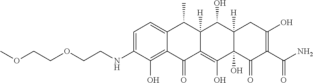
C1=C(NCCOCCOC)C(O)=C2C(=C1)C(C)C1([H])C(=C(O)C3(O)C([H])(C1O)CC(O)=C(C(N)=O)C3=O)C2=O
